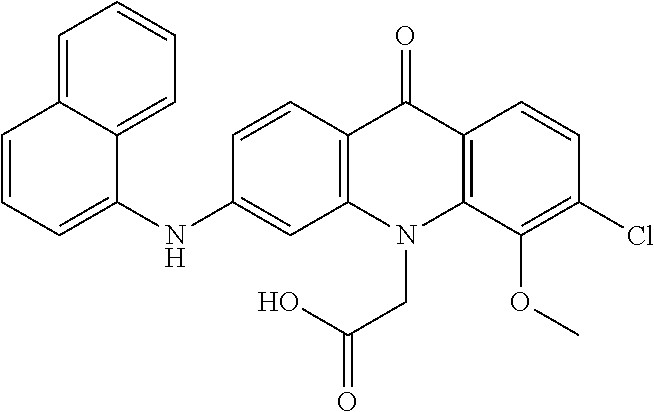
C12=C(N(CC(O)=O)C3=C(C1=O)C=CC(Cl)=C3OC)C=C(NC1=CC=CC3=CC=CC=C13)C=C2
